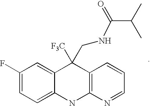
C1(F)=CC=C2C(=C1)C([F3C])(CNC(=O)C(C)C)C1=C(N2)N=CC=C1
